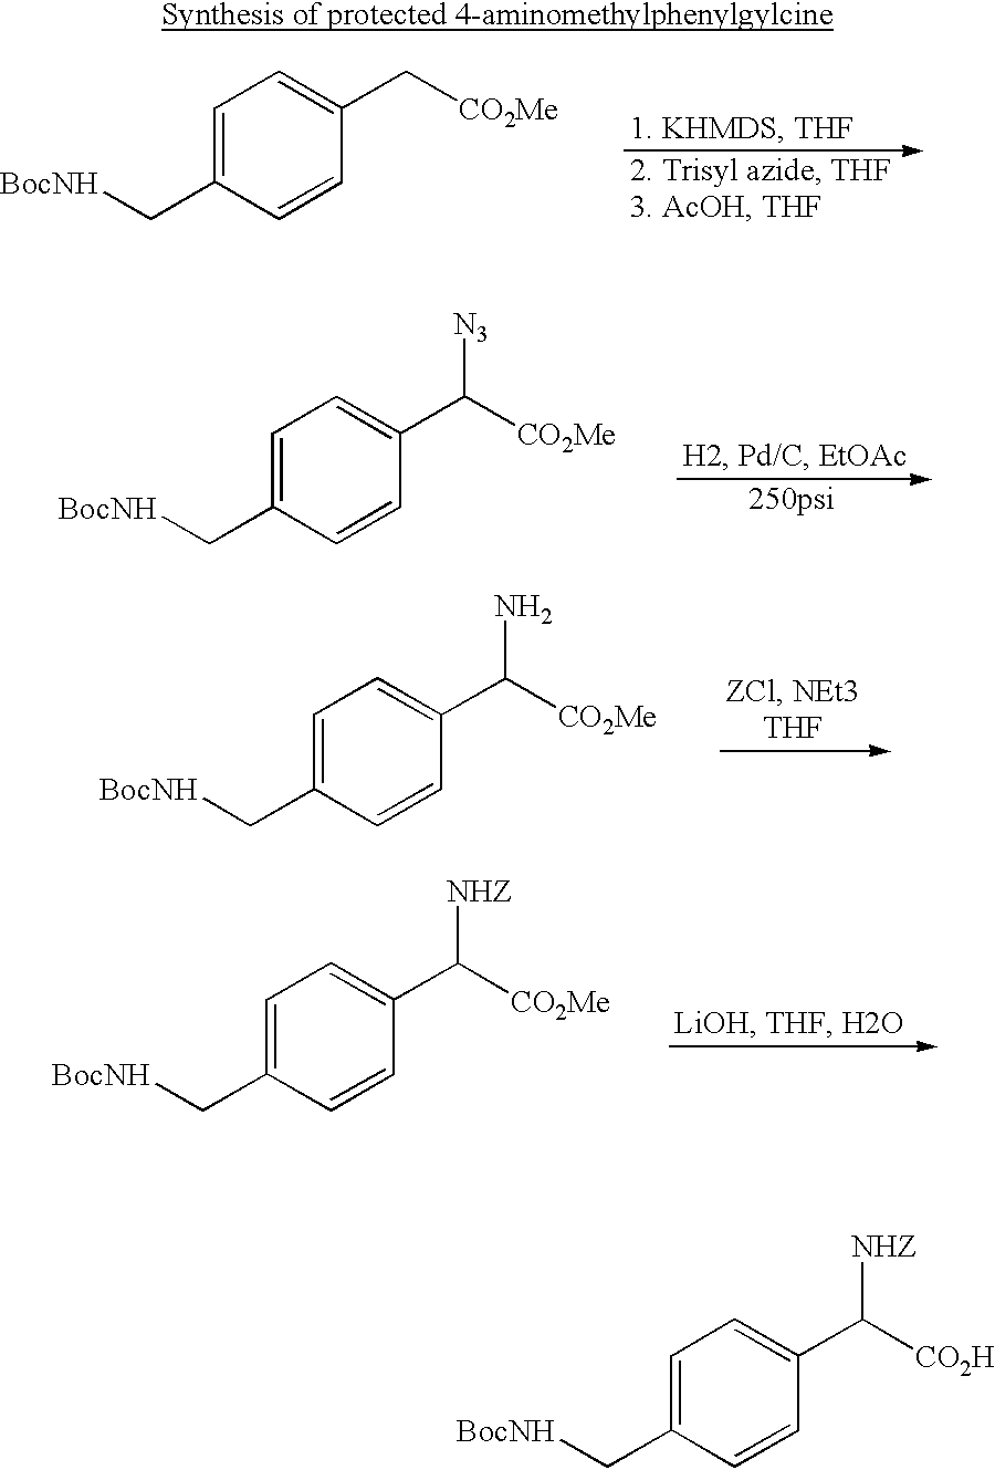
C1=C(C[BocNH])C=CC(C[CO2Me])=C1.C1=C(C[BocNH])C=CC(C([CO2Me])[N3])=C1.C1=C(C[BocNH])C=CC(C([CO2Me])N)=C1.C1=C(C[BocNH])C=CC(C([CO2Me])[NHZ])=C1.C1=C(C[BocNH])C=CC(C([CO2H])[NHZ])=C1
